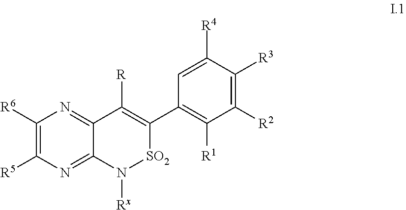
C1([R6])=C([R5])N=C2C(=N1)C([R])=C(C1=C([R1])C([R2])=C([R3])C([R4])=C1)[SO2]N2[Rx]
